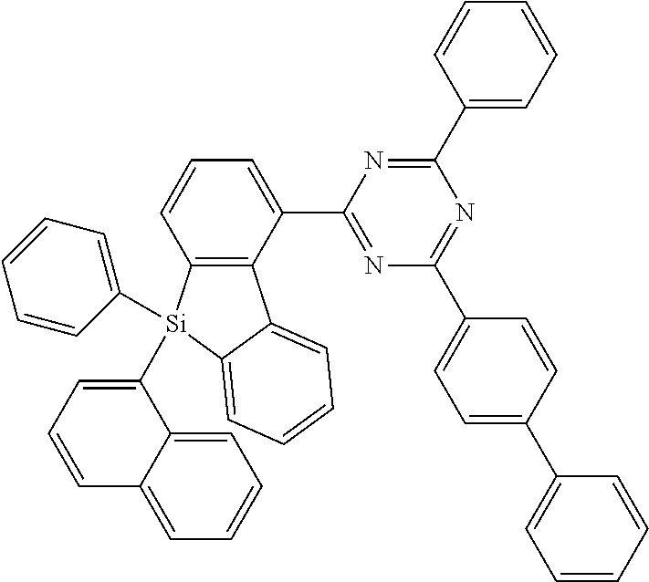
C12=C(C(C3=NC(C4=CC=C(C5=CC=CC=C5)C=C4)=NC(C4=CC=CC=C4)=N3)=CC=C1)C1=CC=CC=C1[Si]2(C1=CC=CC2=CC=CC=C12)C1=CC=CC=C1
